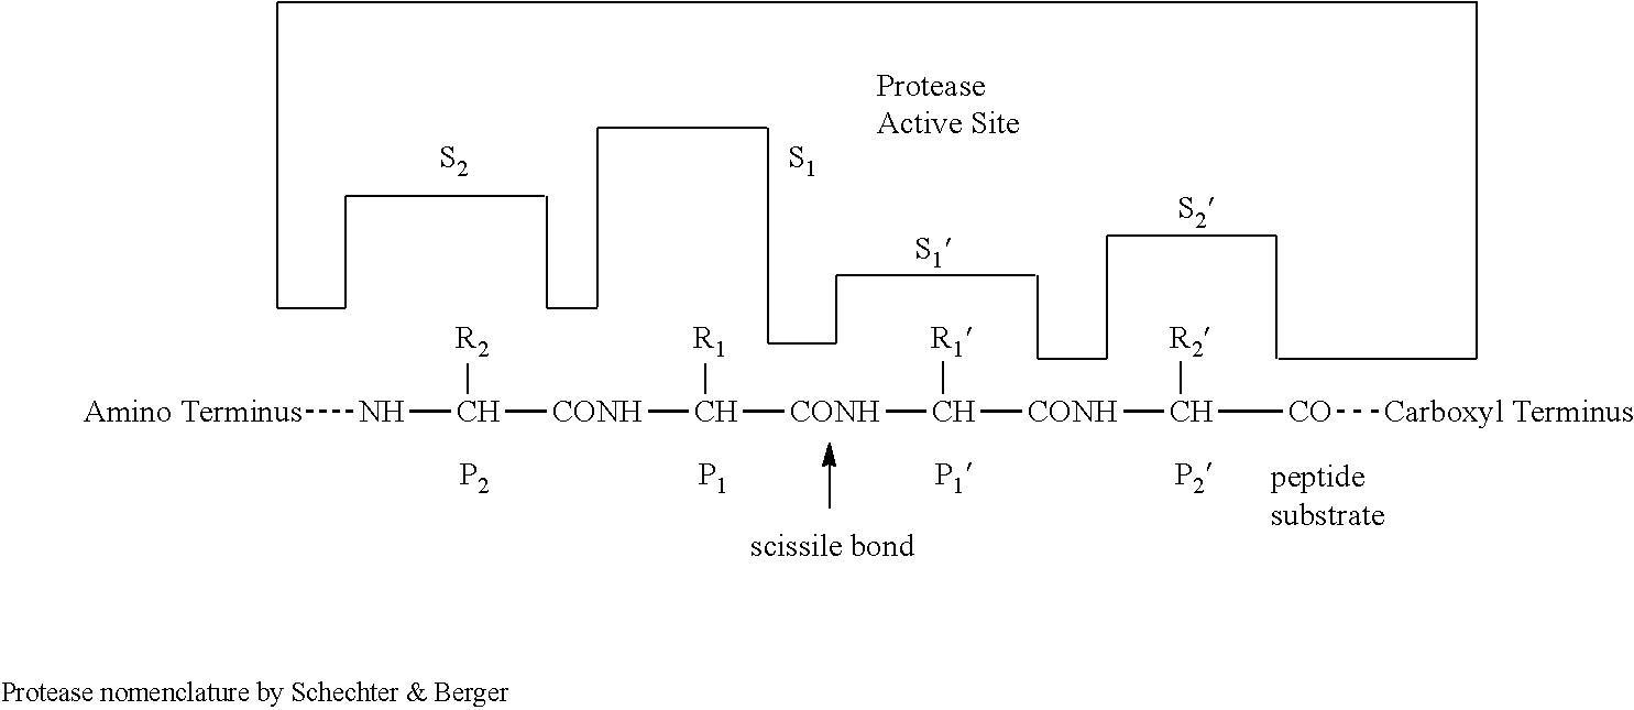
[S2].[S1].[S1].[S2].[Amino Terminus]NC([CONH]C([CONH]C([CONH]C([CO][Carboxyl Terminus])[R2])[R1])[R1])[R2].[P2].[P1].[P1].[P2]
